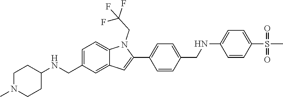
N1(C)CCC(NCC2=CC=C3C(=C2)C=C(C2=CC=C(CNC4=CC=C(S(C)(=O)=O)C=C4)C=C2)N3CC(F)(F)F)CC1
